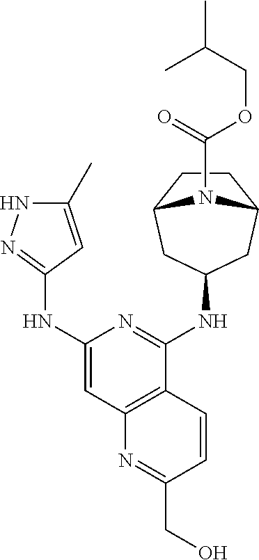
C1(C)=CC(NC2=CC3=C(C(NC4CC5CCC(C4)N5C(=O)OCC(C)C)=N2)C=CC(CO)=N3)=NN1
